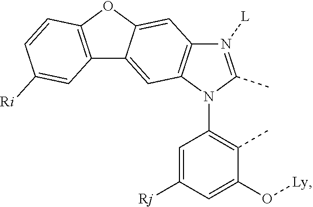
N1([L])=C(C)N(C2=C(C)C(O[Ly])=CC([Rj])=C2)C2=C1C=C1C(=C2)C2=C(O1)C=CC([Ri])=C2
